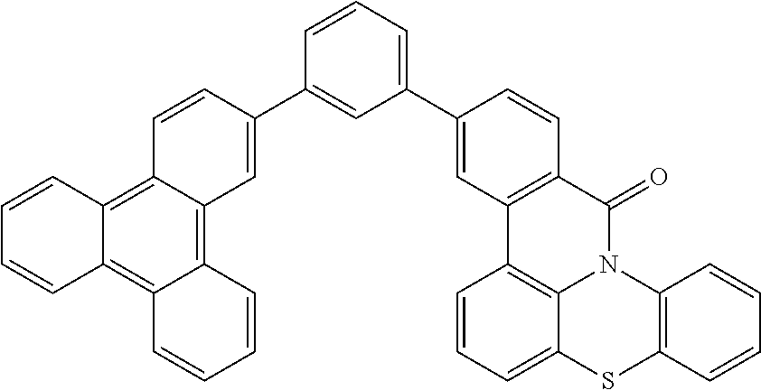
C1=CC2=C3C(=C4C(=C2C=C1)C=CC=C4)C=C(C1=CC(C2=CC4=C(C=C2)C(=O)N2C5=C4C=CC=C5SC4=C2C=CC=C4)=CC=C1)C=C3
